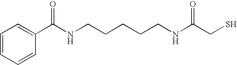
C1(C(NCCCCCNC(CS)=O)=O)=CC=CC=C1
